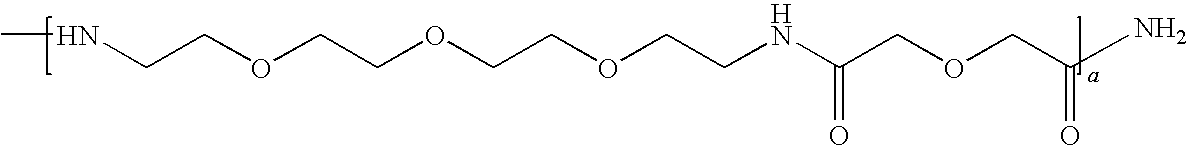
CNCCOCCOCCOCCNC(COCC(N)=O)=O
